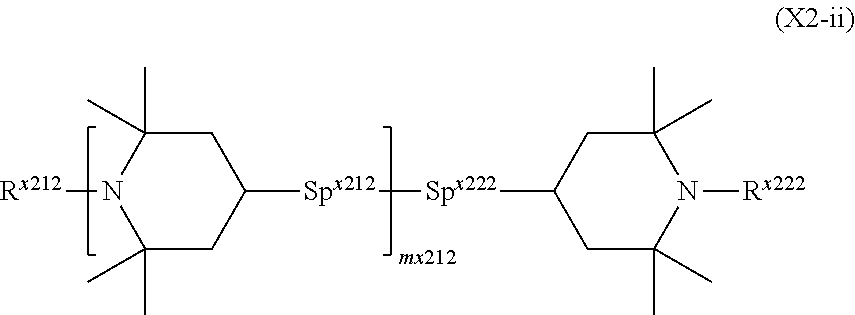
[Rx212]N1C(C)(C)CC([Spx212][Spx222]C2CC(C)(C)N([Rx222])C(C)(C)C2)CC1(C)C
